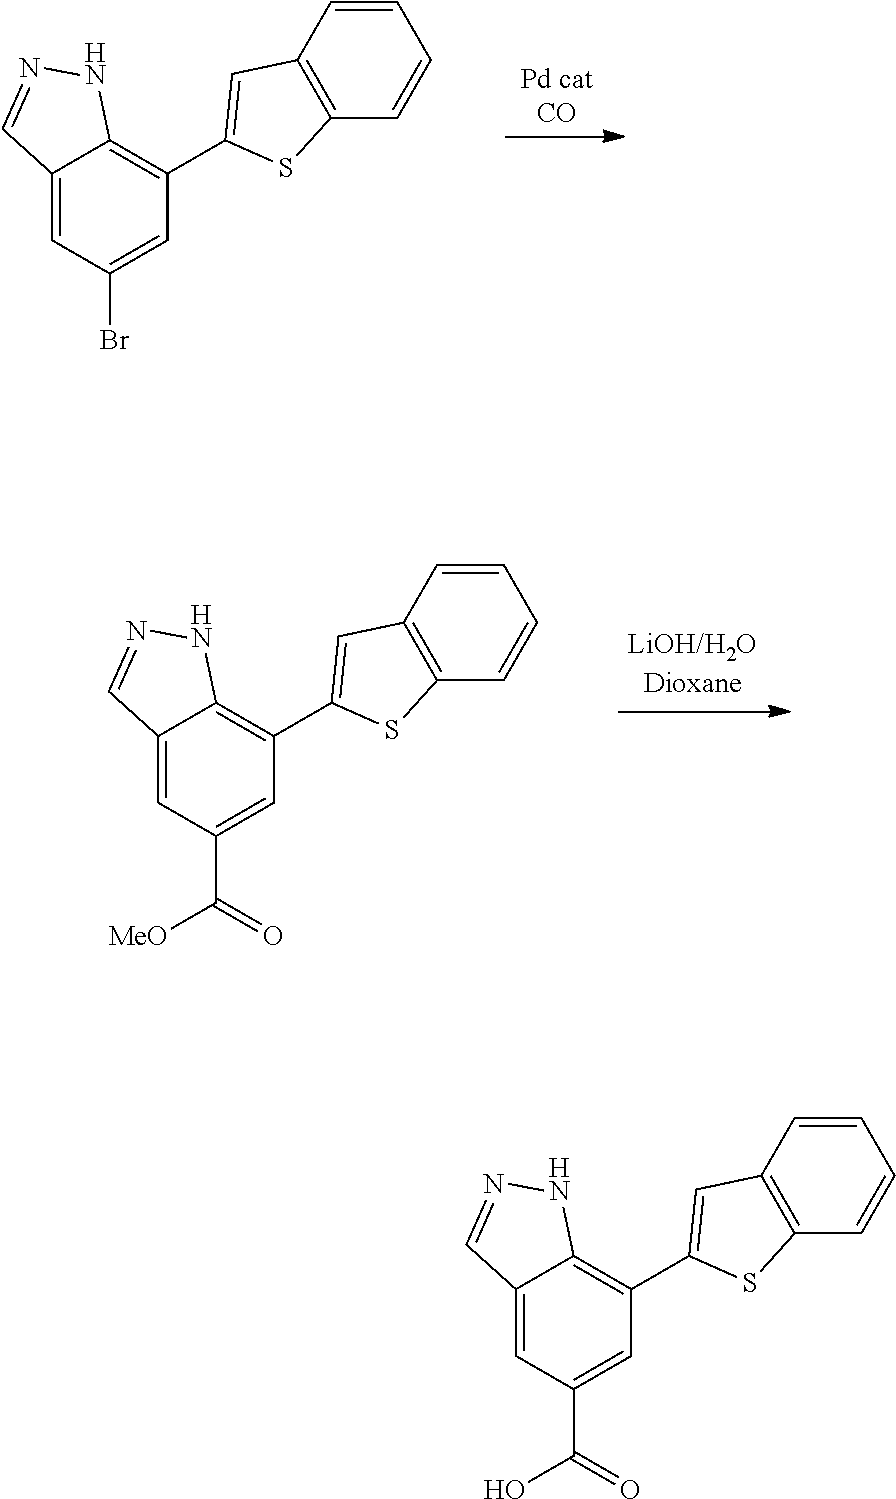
C12=CC(Br)=CC(C3=CC4=C(C=CC=C4)S3)=C1NN=C2.C12=CC(C(=O)[MeO])=CC(C3=CC4=C(C=CC=C4)S3)=C1NN=C2.C12=CC(C(=O)O)=CC(C3=CC4=C(C=CC=C4)S3)=C1NN=C2
